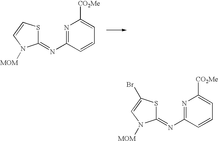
N1=C(N=C2SC=CN2[MOM])C=CC=C1[CO2Me].N1=C(N=C2SC(Br)=CN2[MOM])C=CC=C1[CO2Me]
